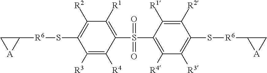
C1(S(C2=C([R4])C([R3])=C(S[R6]C3C[A]3)C([R2])=C2[R1])(=O)=O)=C([R1])C([R2])=C(S[R6]C2C[A]2)C([R3])=C1[R4]
